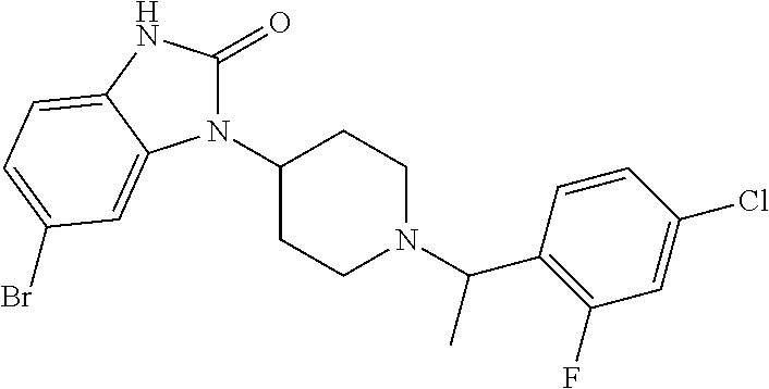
N1(C2CCN(C(C3=C(F)C=C(Cl)C=C3)C)CC2)C(=O)NC2=CC=C(Br)C=C12
